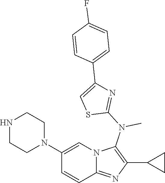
N1CCN(C2=CN3C(=NC(C4CC4)=C3N(C3=NC(C4=CC=C(F)C=C4)=CS3)C)C=C2)CC1
